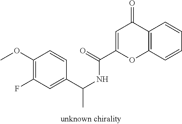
C1=C(C(=O)NC(C2=CC(F)=C(OC)C=C2)C)OC2=C(C1=O)C=CC=C2
